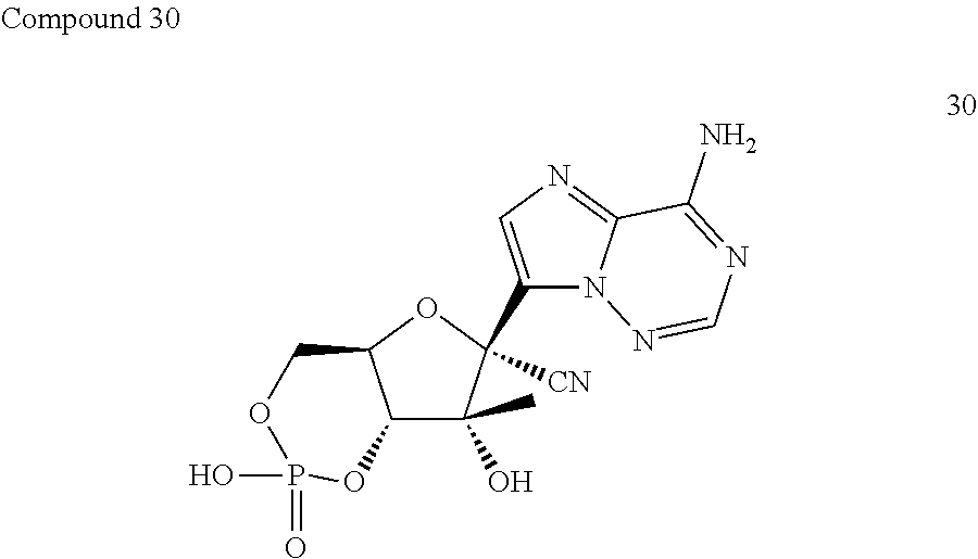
C12C(O)(C)C(C3=CN=C4N3N=CN=C4N)([CN])OC1COP(O)(=O)O2
